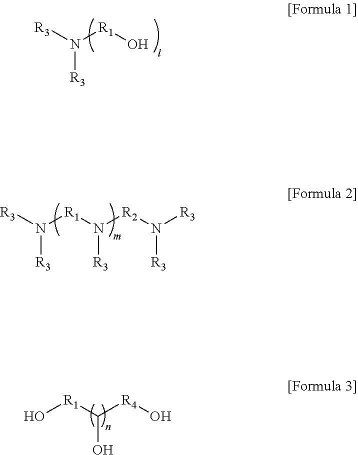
[R3]N([R1]O)[R3].[R3]N([R1]N([R2]N([R3])[R3])[R3])[R3].O[R1]C([R4]O)O
